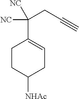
C1(C(CC#C)([NC])[NC])=CCC([NHAc])CC1
